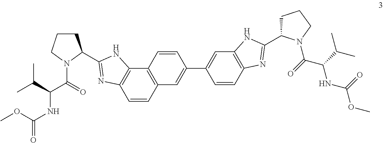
COC(NC(C(=O)N1C(C2=NC3=C(C4=C(C=C(C5=CC6=C(C=C5)N=C(C5CCCN5C(=O)C(C(C)C)NC(=O)OC)N6)C=C4)C=C3)N2)CCC1)C(C)C)=O
